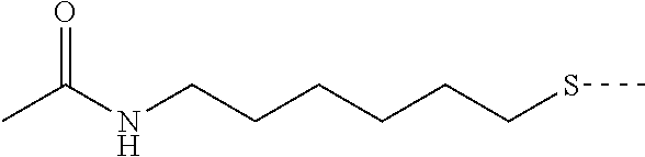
CC(NCCCCCCSC)=O
